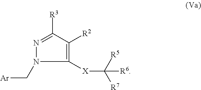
N1=C([R3])C([R2])=C([X]C([R7])([R5])[R6])N1C[Ar]
